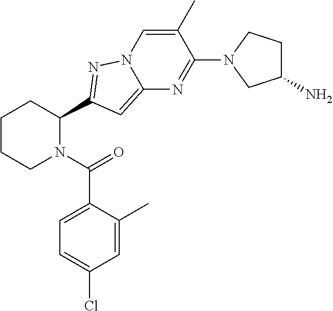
C1CCN(C(=O)C2=CC=C(Cl)C=C2C)C(C2=NN3C(=C2)N=C(N2CC(N)CC2)C(C)=C3)C1
